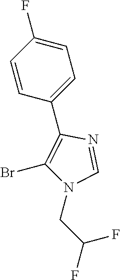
C1(C2=C(Br)N(CC(F)F)C=N2)=CC=C(F)C=C1
